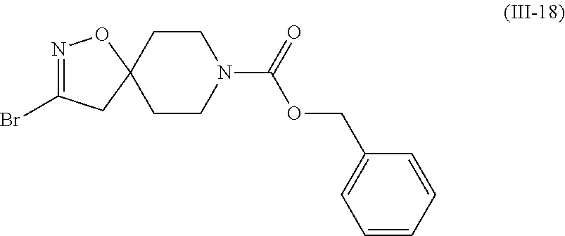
N1=C(Br)CC2(O1)CCN(C(=O)OCC1=CC=CC=C1)CC2
